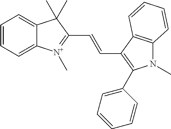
C12=CC=CC=C1C(C)(C)C(C=CC1=C(C3=CC=CC=C3)N(C)C3=C1C=CC=C3)=[N+]2C
